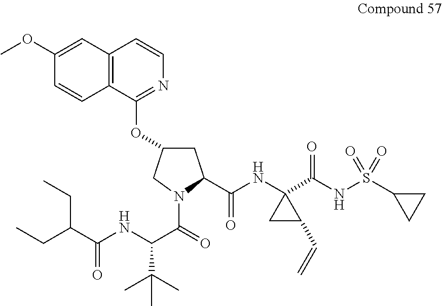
C1(OC)=CC2=C(C=C1)C(OC1CC(C(=O)NC3(C(NS(C4CC4)(=O)=O)=O)CC3C=C)N(C(=O)C(NC(=O)C(CC)CC)C(C)(C)C)C1)=NC=C2
